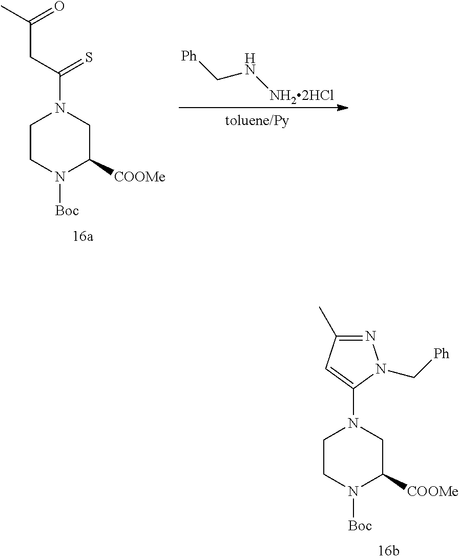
C1CN([Boc])C([COOMe])CN1C(CC(C)=O)=S.[Ph]CN[NH22HCl].C1CN([Boc])C([COOMe])CN1C1=CC(C)=NN1C[Ph]
